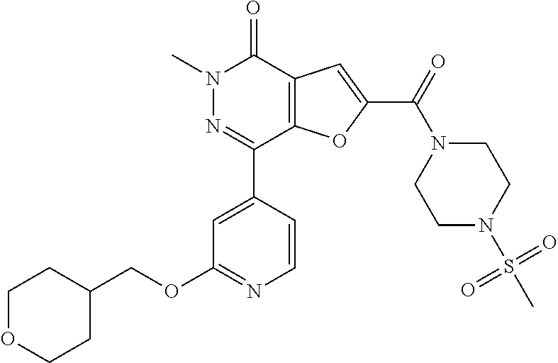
N1(C)N=C(C2=CC(OCC3CCOCC3)=NC=C2)C2=C(C1=O)C=C(C(N1CCN(S(C)(=O)=O)CC1)=O)O2
